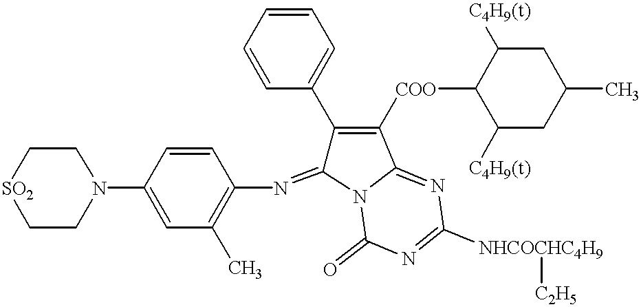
C1=CC(N2CC[SO2]CC2)=CC(C)=C1N=C1C(C2=CC=CC=C2)=C([COO]C2C([C4H9(t)])CC(C)CC2[C4H9(t)])C2=NC([NHCOCHC4H9][C2H5])=NC(=O)N12
